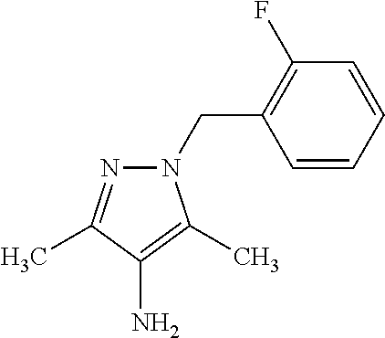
N1(CC2=C(F)C=CC=C2)N=C(C)C(N)=C1C
